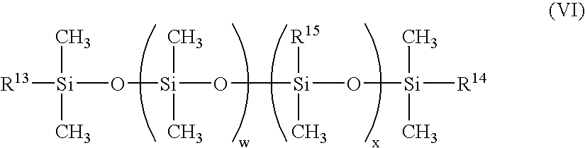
[R13][Si](O[Si](C)(C)O[Si]([R15])(C)O[Si](C)(C)[R14])(C)C
